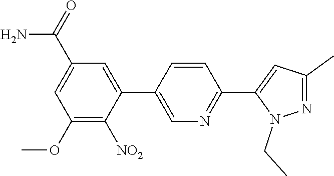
CCN1N=C(C)C=C1C1=NC=C(C2=CC(C(N)=O)=CC(OC)=C2[NO2])C=C1
